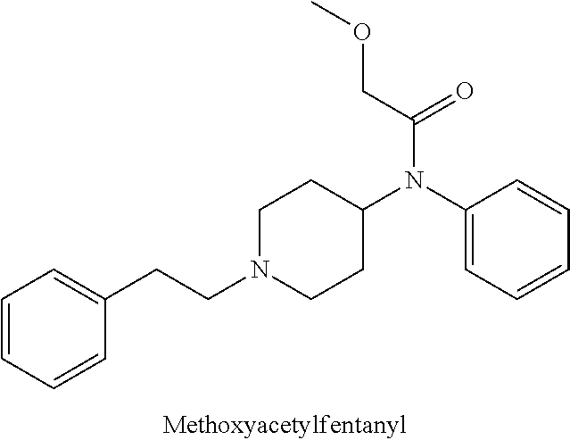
C1=CC=CC(CCN2CCC(N(C3=CC=CC=C3)C(=O)COC)CC2)=C1
